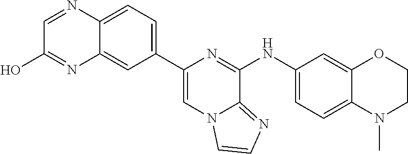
C12=CC(C3=CN4C(=NC=C4)C(NC4=CC=C5C(=C4)OCCN5C)=N3)=CC=C1N=CC(O)=N2
